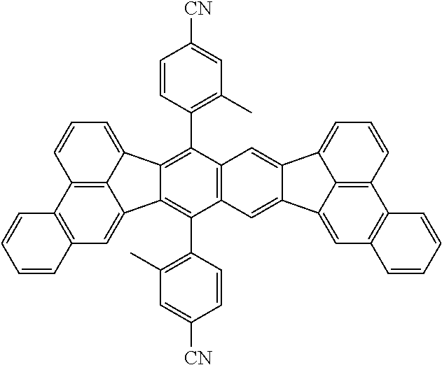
C12=C3C(=CC=C1)C1=C(C4=C(C)C=C([CN])C=C4)C4=C(C(C5=C(C)C=C([CN])C=C5)=C1C3=CC1=C2C=CC=C1)C=C1C(=C4)C2=CC=CC3=C2C1=CC1=C3C=CC=C1
